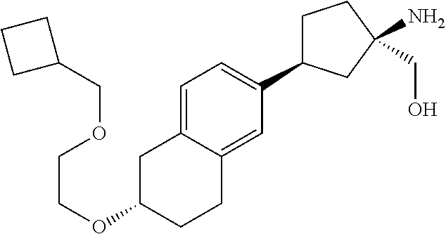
C1=C2C(=CC(C3CCC(N)(CO)C3)=C1)CCC(OCCOCC1CCC1)C2
